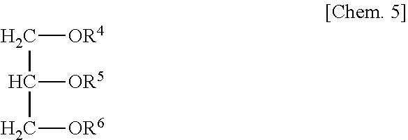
C([OR4])C([OR5])C[OR6]
